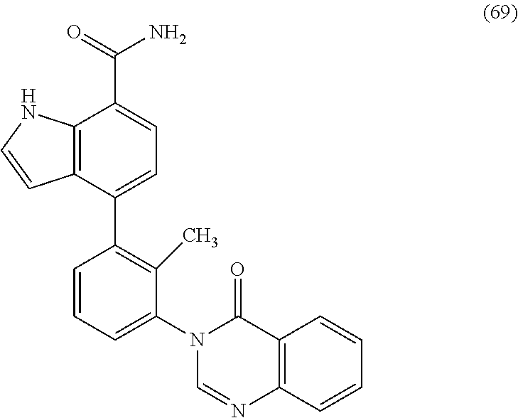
C12=C(C(C3=C(C)C(N4C=NC5=C(C4=O)C=CC=C5)=CC=C3)=CC=C1C(=O)N)C=CN2
